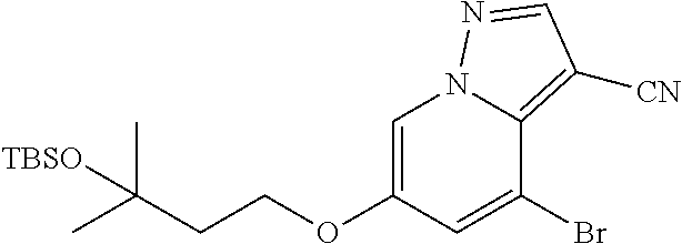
C(OC1=CN2C(=C([CN])C=N2)C(Br)=C1)CC(C)(C)[TBSO]
